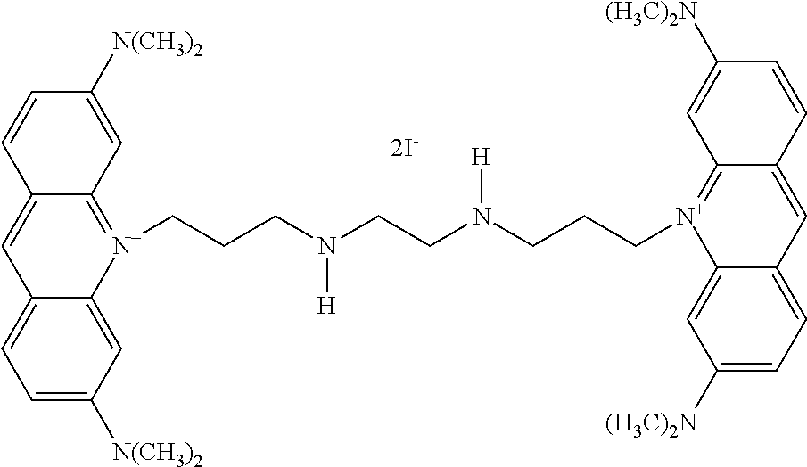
C12=CC=C([N(CH3)2])C=C1[N+](CCCN(CCN(CCC[N+]1=C3C(=CC4=CC=C([(H3C)2N])C=C14)C=CC([(H3C)2N])=C3)[H])[H])=C1C(=C2)C=CC([N(CH3)2])=C1
